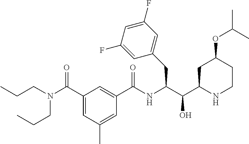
C1(CC(C(C2CC(OC(C)C)CCN2)O)NC(C2=CC(C(N(CCC)CCC)=O)=CC(C)=C2)=O)=CC(F)=CC(F)=C1
